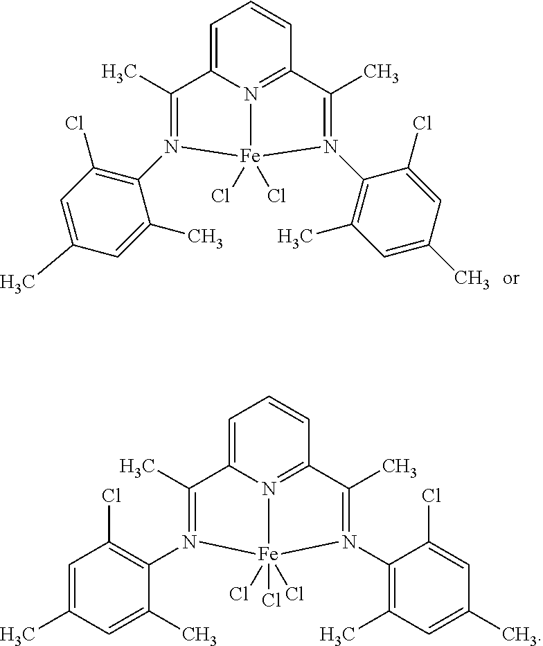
C1=C2N3=C(C=C1)C(C)=N(C1=C(C)C=C(C)C=C1Cl)[Fe]3(Cl)(Cl)N(C1=C(Cl)C=C(C)C=C1C)=C2C.C1=C2N3=C(C=C1)C(C)=N(C1=C(C)C=C(C)C=C1Cl)[Fe]3(Cl)(Cl)(Cl)N(C1=C(Cl)C=C(C)C=C1C)=C2C
